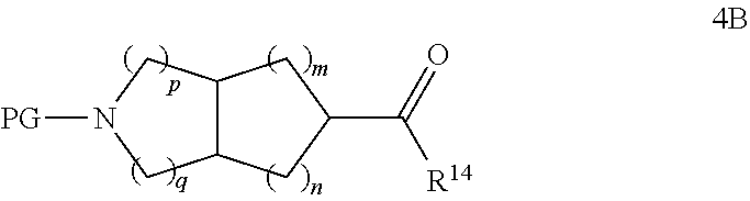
[PG]N1CC2C(C1)CC(C(=O)[R14])C2
